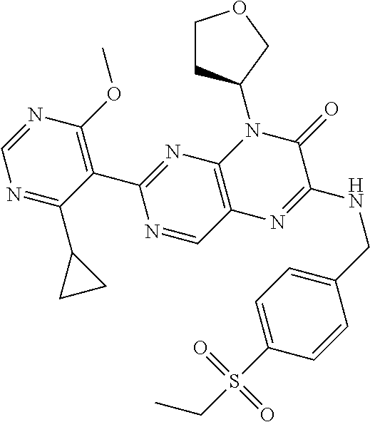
C1=NC(OC)=C(C2=NC3=C(C=N2)N=C(NCC2=CC=C(S(CC)(=O)=O)C=C2)C(=O)N3C2CCOC2)C(C2CC2)=N1
